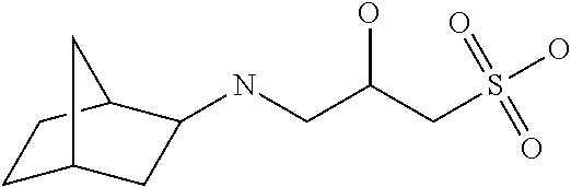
N(CC(CS(O)(=O)=O)O)C1CC2CCC1C2
